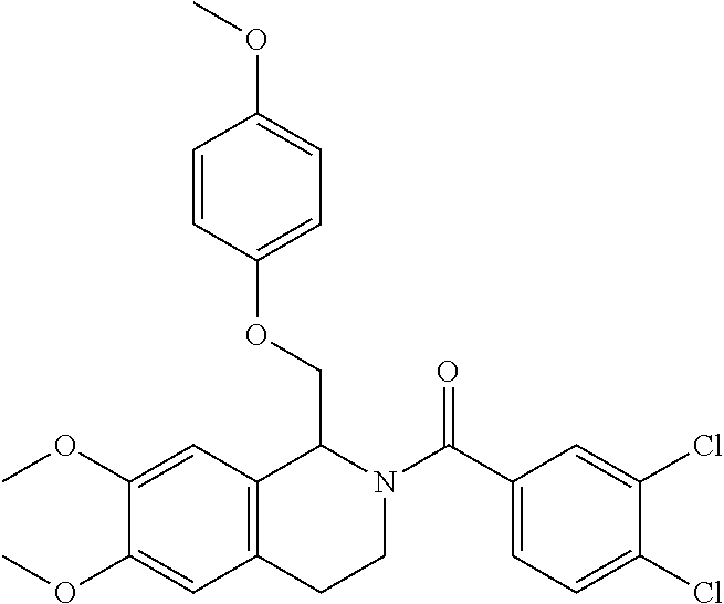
C1(C(N2CCC3=C(C2COC2=CC=C(OC)C=C2)C=C(OC)C(OC)=C3)=O)=CC=C(Cl)C(Cl)=C1
